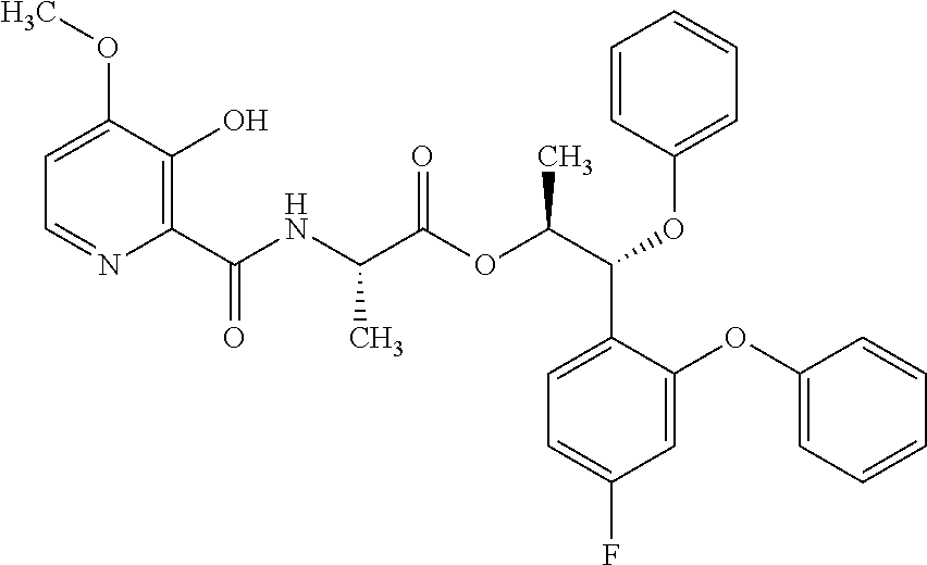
C1=C(OC)C(O)=C(C(NC(C(OC(C(C2=CC=C(F)C=C2OC2=CC=CC=C2)OC2=CC=CC=C2)C)=O)C)=O)N=C1
